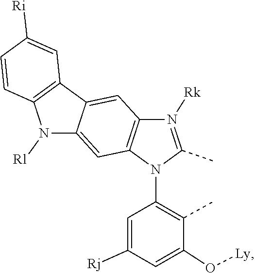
CC1=C(N2C3=C(C=C4C5=C(C=CC([Ri])=C5)N([Rl])C4=C3)N([Rk])=C2C)C=C([Rj])C=C1O[Ly]
